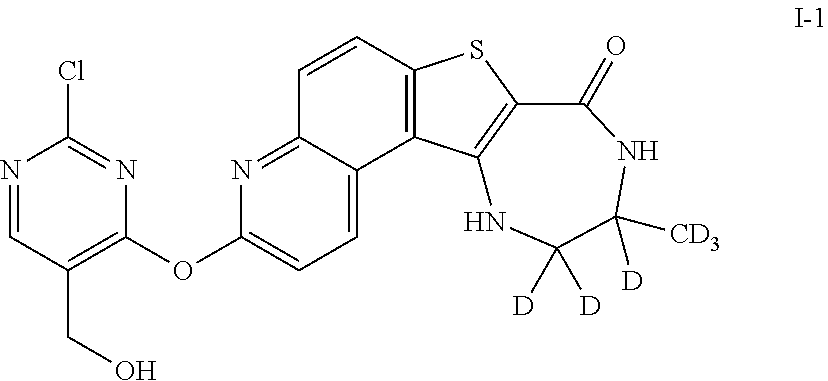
C1=C2C(=NC(OC3=C(CO)C=NC(Cl)=N3)=C1)C=CC1=C2C2=C(S1)C(=O)NC([CD3])([D])C([D])([D])N2
